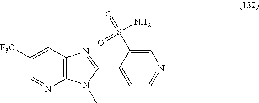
C12=C(C=C([F3C])C=N1)N=C(C1=CC=NC=C1S(=O)(=O)N)N2C
